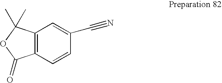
C12=C(C=CC(C#N)=C1)C(=O)OC2(C)C
